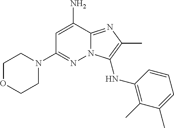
NC1=CC(N2CCOCC2)=NN2C1=NC(C)=C2NC1=C(C)C(C)=CC=C1
